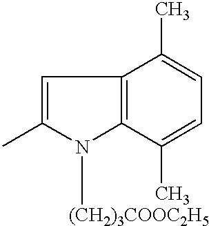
C1=C(C)N([(CH2)3COOC2H5])C2=C1C(C)=CC=C2C
